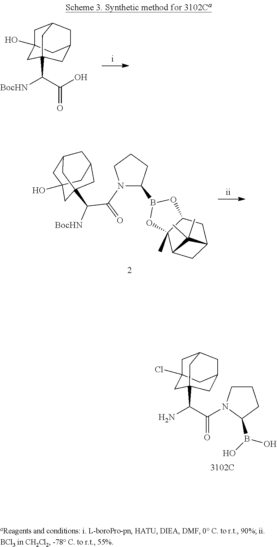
C1C2(O)CC3(C(C(O)=O)[BocHN])CC(CC1C3)C2.C1C2(Cl)CC3(C(C(=O)N4CCCC4B(O)O)N)CC(CC1C3)C2.N1(C(C(C23CC4(O)CC(CC(C2)C4)C3)[BocHN])=O)C(B2OC3(C)C(O2)CC2CC3C2(C)C)CCC1
